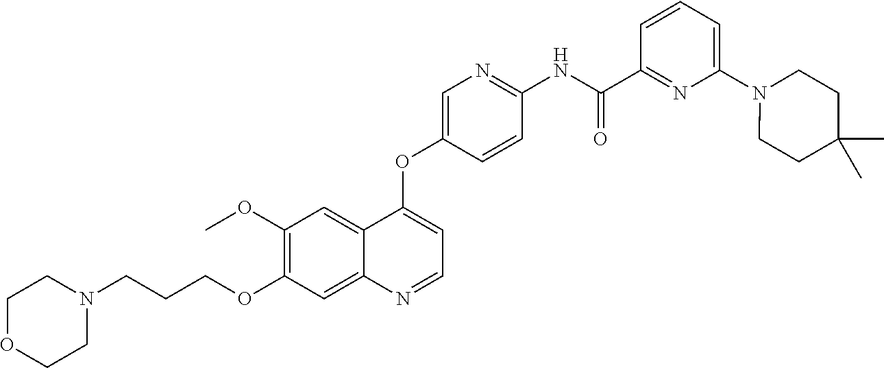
C1OCCN(CCCOC2=C(OC)C=C3C(=C2)N=CC=C3OC2=CN=C(NC(C3=NC(N4CCC(C)(C)CC4)=CC=C3)=O)C=C2)C1
